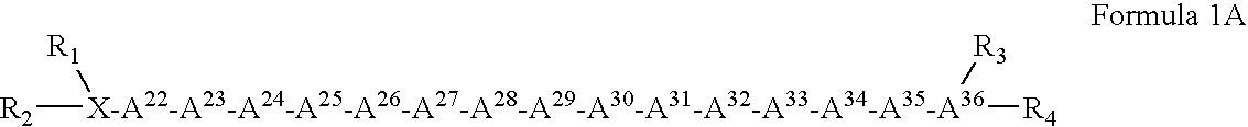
[X-A22-A23-A24-A25-A26-A27-A28-A29-A30-A31-A32-A33-A34-A35-A36]([R2])([R1])([R3])[R4]
